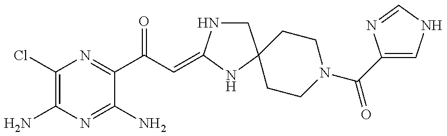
C1(Cl)=C(N)N=C(N)C(C(C=C2NCC3(N2)CCN(C(C2=CNC=N2)=O)CC3)=O)=N1
